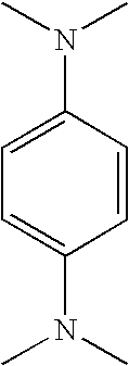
C1(N(C)C)=CC=C(N(C)C)C=C1
